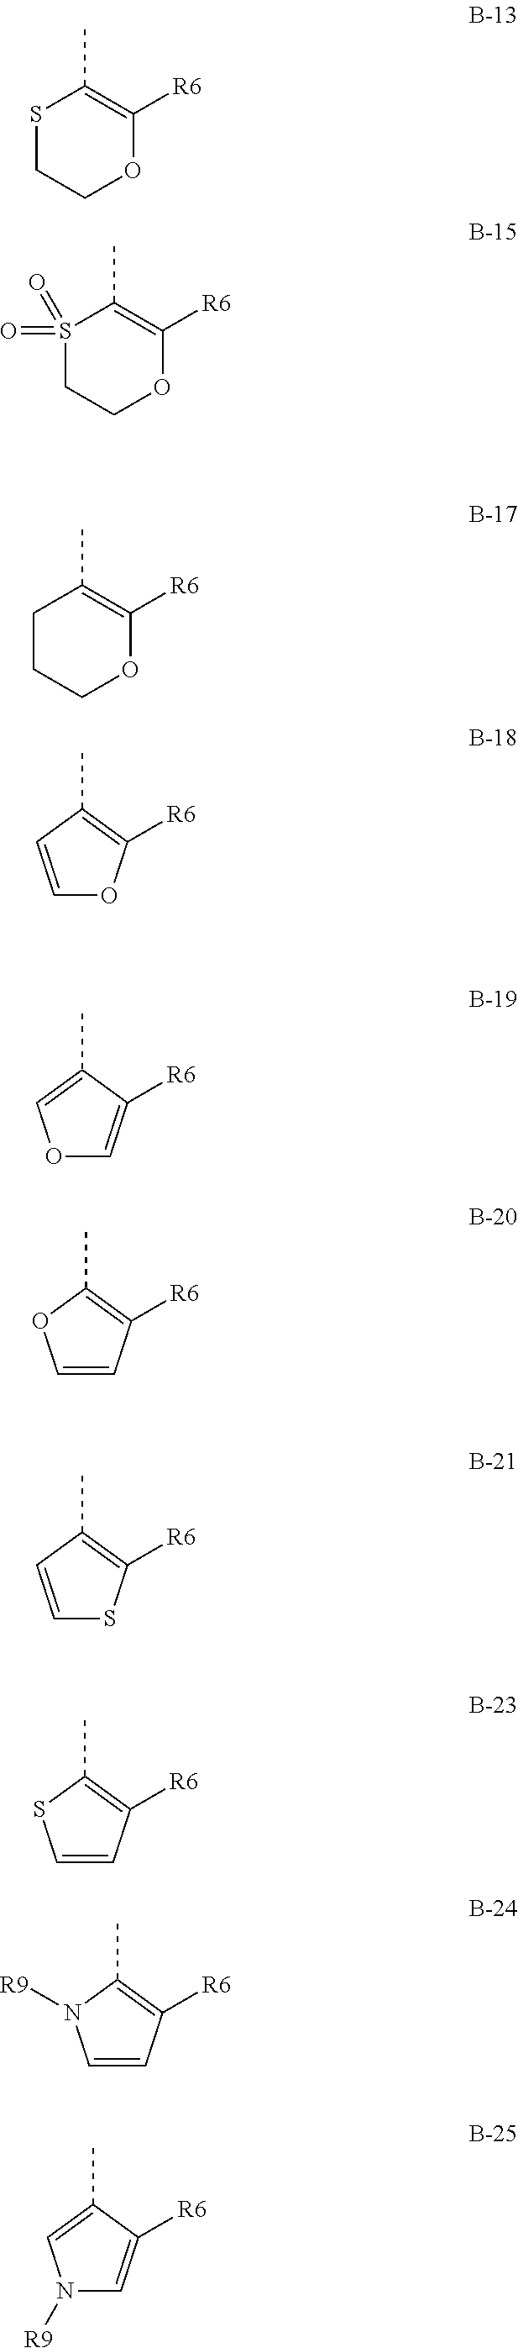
S1CCOC([R6])=C1C.S1(=O)(=O)CCOC([R6])=C1C.C1CCOC([R6])=C1C.C1=CC(C)=C([R6])O1.O1C=C([R6])C(C)=C1.C1=CC([R6])=C(C)O1.C1=CC(C)=C([R6])S1.C1=CC([R6])=C(C)S1.C1=CC([R6])=C(C)N1[R9].N1([R9])C=C([R6])C(C)=C1
